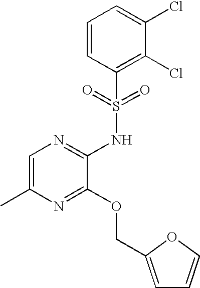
C1=C(C)N=C(OCC2=CC=CO2)C(NS(C2=C(Cl)C(Cl)=CC=C2)(=O)=O)=N1
